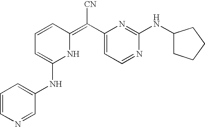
N1C(=C(C2=CC=NC(NC3CCCC3)=N2)[CN])C=CC=C1NC1=CC=CN=C1
